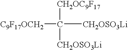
C([CH2OC9F17])([CH2OSO3Li])([CH2OSO3Li])[C9F17OCH2]
